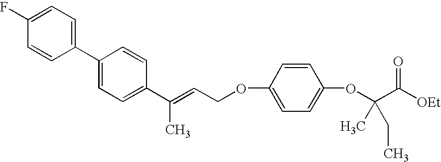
C1(F)=CC=C(C2=CC=C(C(=CCOC3=CC=C(OC(C([OEt])=O)(C)CC)C=C3)C)C=C2)C=C1
